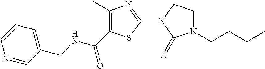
C1(C)=C(C(NCC2=CC=CN=C2)=O)SC(N2C(=O)N(CCCC)CC2)=N1
